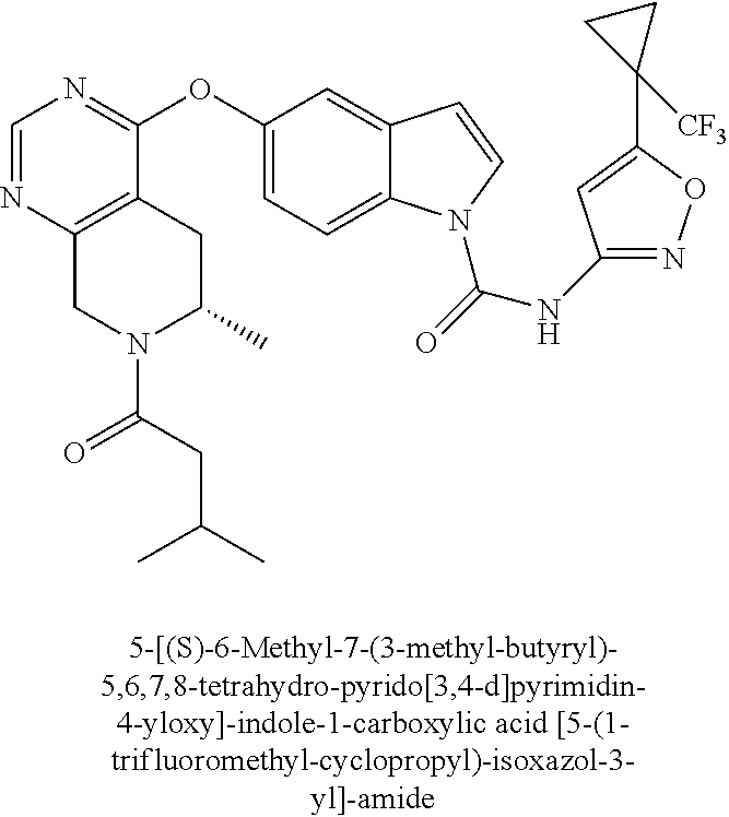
C1=NC2=C(C(OC3=CC=C4C(=C3)C=CN4C(=O)NC3=NOC(C4([CF3])CC4)=C3)=N1)CC(C)N(C(CC(C)C)=O)C2
